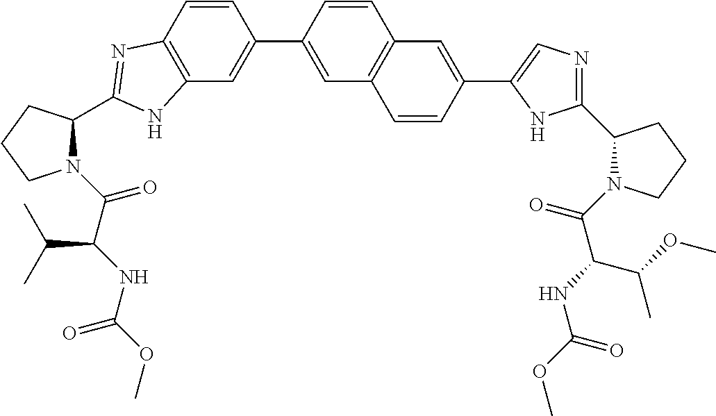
C1(C2=CC3=C(C=C2)N=C(C2N(C(C(NC(OC)=O)C(C)C)=O)CCC2)N3)=CC2=C(C=C1)C=C(C1=CN=C(C3N(C(C(NC(OC)=O)C(C)OC)=O)CCC3)N1)C=C2
